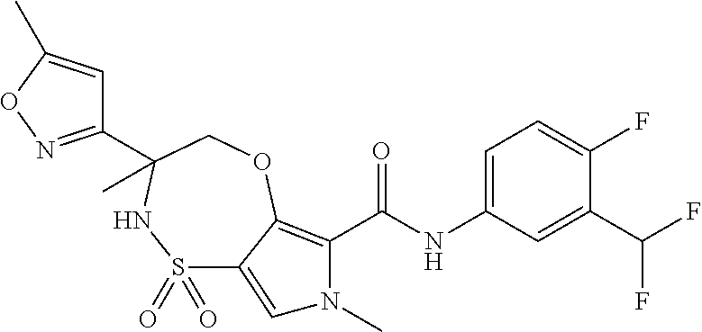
C1(C(F)F)=CC(NC(=O)C2=C3C(=CN2C)S(=O)(=O)NC(C2=NOC(C)=C2)(C)CO3)=CC=C1F
